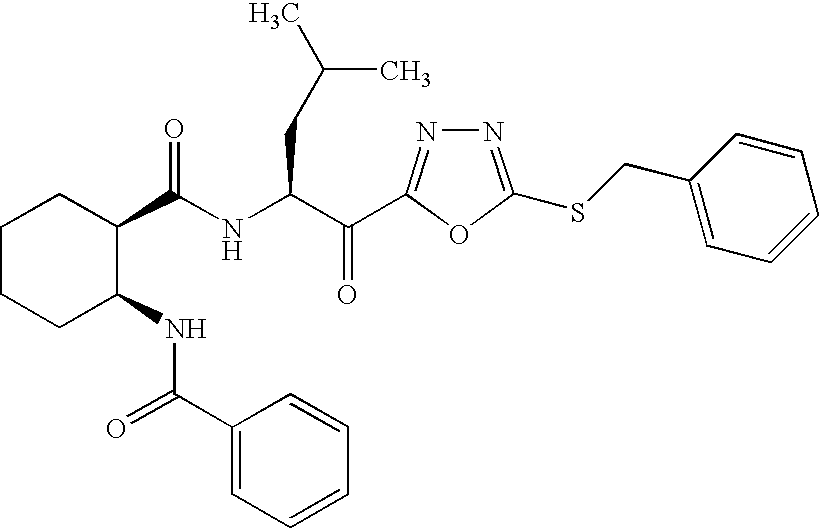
C1C(C(NC(C(=O)C2=NN=C(SCC3=CC=CC=C3)O2)CC(C)C)=O)C(NC(=O)C2=CC=CC=C2)CCC1
